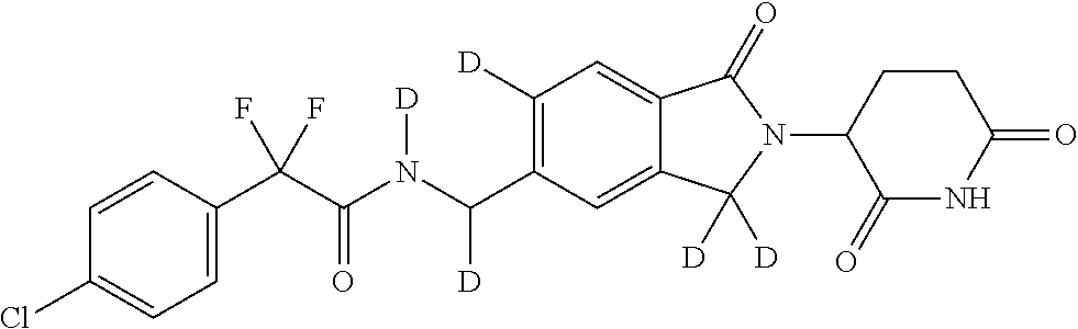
C1=CC(C(C(N(C(C2=C([D])C=C3C(=C2)C([D])([D])N(C2C(=O)NC(=O)CC2)C3=O)[D])[D])=O)(F)F)=CC=C1Cl
